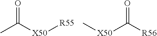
CC(=O)[X50][R55].[X50](C(=O)[R56])C
